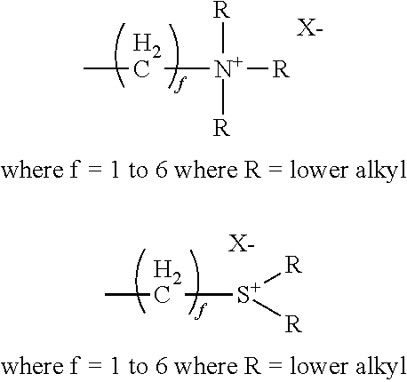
CC[N+]([R])([R])[R].[X-].CC[S+]([R])[R].[X-]
